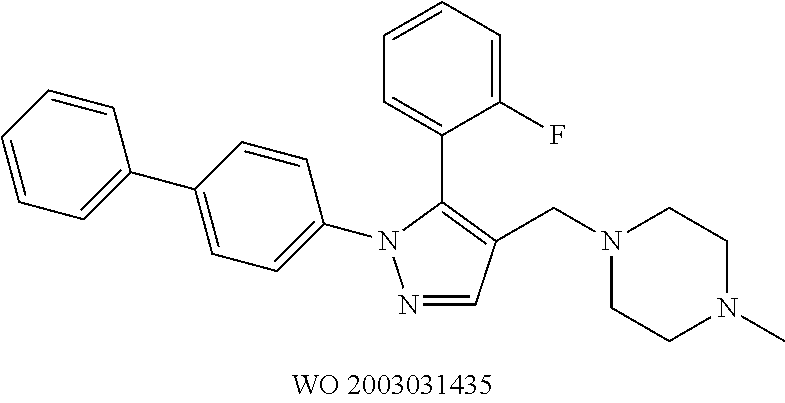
C1=C(C2=C(CN3CCN(C)CC3)C=NN2C2=CC=C(C3=CC=CC=C3)C=C2)C(F)=CC=C1
